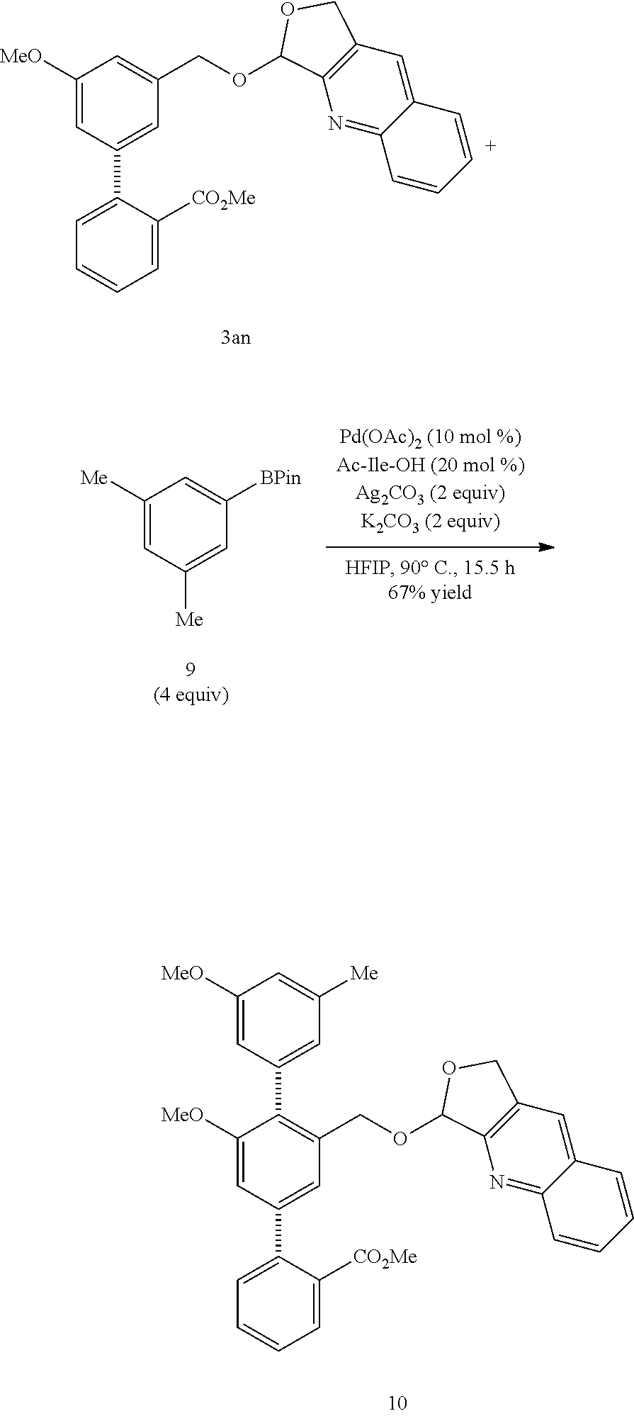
C1([MeO])=CC(C2=CC=CC=C2[CO2Me])=CC(COC2C3=C(C=C4C(=N3)C=C[C+]=C4)CO2)=C1.C1([Me])=CC([Me])=CC([BPin])=C1.C1([MeO])=CC(C2=CC=CC=C2[CO2Me])=CC(COC2C3=C(C=C4C(=N3)C=CC=C4)CO2)=C1C1=CC([Me])=CC([MeO])=C1
